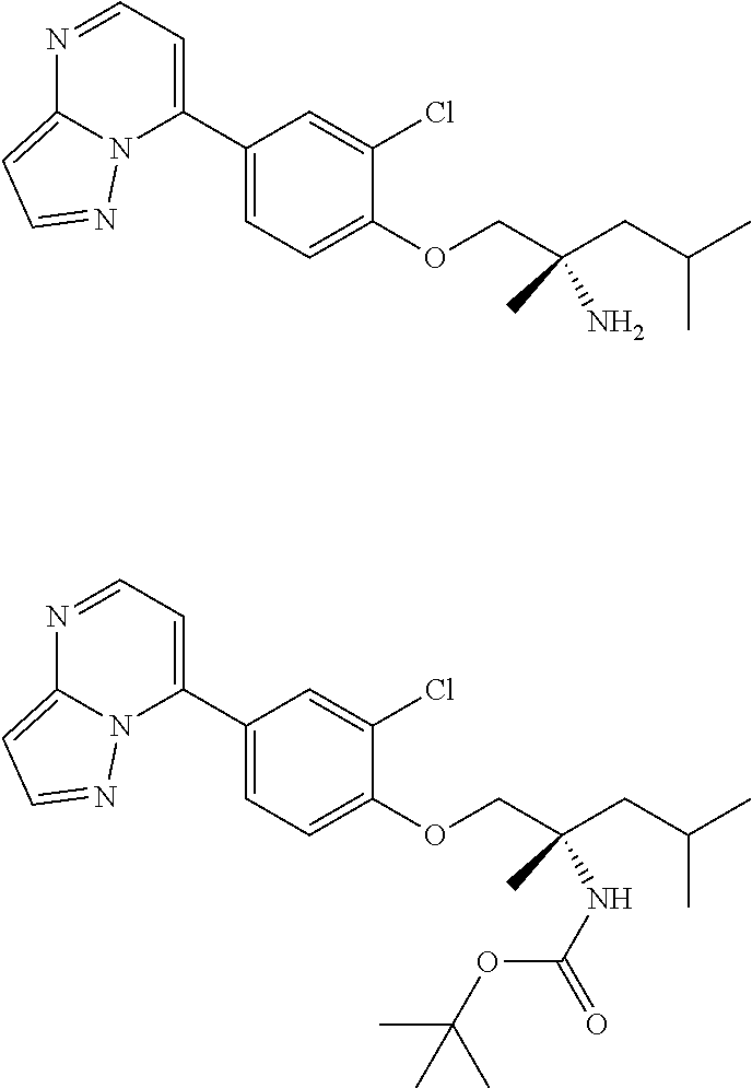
C1(C2=CC=NC3=CC=NN23)=CC=C(OCC(CC(C)C)(N)C)C(Cl)=C1.C1(C2=CC=NC3=CC=NN23)=CC=C(OCC(CC(C)C)(NC(=O)OC(C)(C)C)C)C(Cl)=C1
